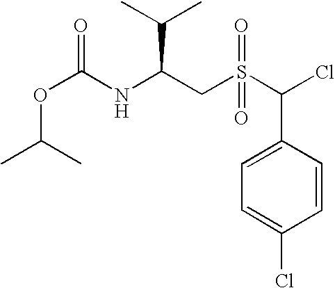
C1(C(S(CC(NC(OC(C)C)=O)C(C)C)(=O)=O)Cl)=CC=C(Cl)C=C1
